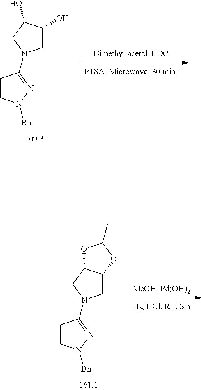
C1=CN([Bn])N=C1N1CC2C(C1)OC(C)O2.C1=CN([Bn])N=C1N1CC(O)C(O)C1
